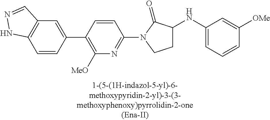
C1(C2=C([MeO])N=C(N3C(=O)C(NC4=CC=CC([OMe])=C4)CC3)C=C2)=CC2=C(C=C1)NN=C2
